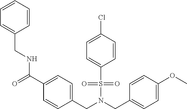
C1=CC=CC=C1CNC(C1=CC=C(CN(CC2=CC=C(OC)C=C2)S(C2=CC=C(Cl)C=C2)(=O)=O)C=C1)=O
